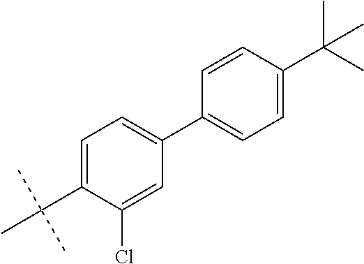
C1(C2=CC=C(C(C)(C)C)C=C2)=CC=C(C(C)(C)C)C(Cl)=C1
